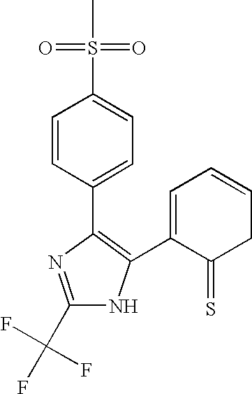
C1(C(F)(F)F)=NC(C2=CC=C(S(C)(=O)=O)C=C2)=C(C2=CC=CCC2=S)N1
